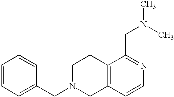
C1=CC=C(CN2CC3=C(CC2)C(CN(C)C)=NC=C3)C=C1
